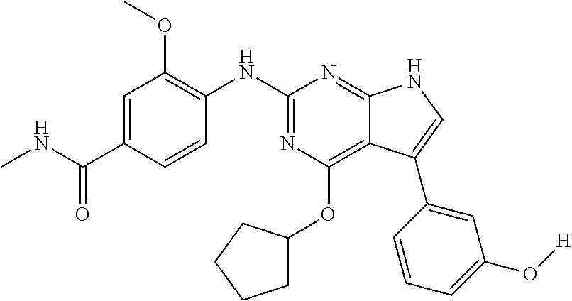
C1(NC2=NC(OC3CCCC3)=C3C(=N2)NC=C3C2=CC(O[H])=CC=C2)=C(OC)C=C(C(=O)NC)C=C1
